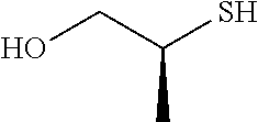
OCC(S)C
